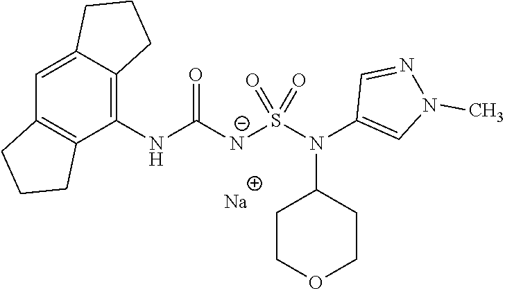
C1(NC([N-]S(N(C2=CN(C)N=C2)C2CCOCC2)(=O)=O)=O)=C2C(=CC3=C1CCC3)CCC2.[Na]
